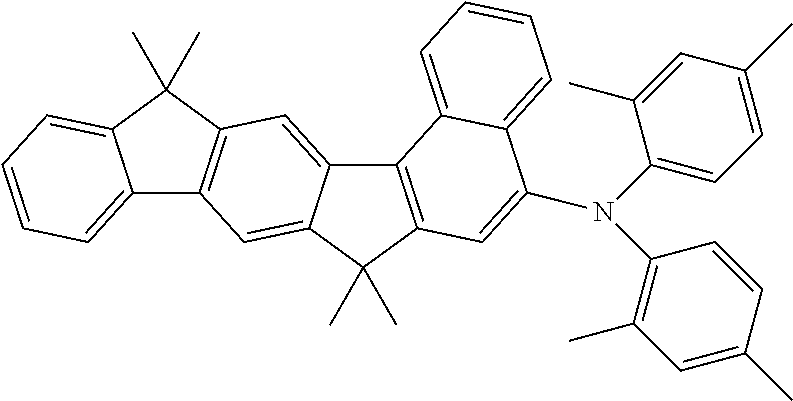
C12=C(C(C)(C)C3=CC4=C(C=C13)C(C)(C)C1=CC=CC=C41)C=C(N(C1=CC=C(C)C=C1C)C1=C(C)C=C(C)C=C1)C1=CC=CC=C21
